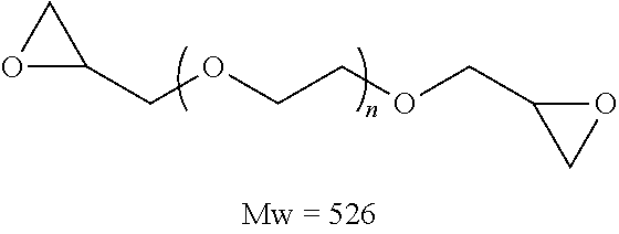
O1C(COCCOCC2CO2)C1
